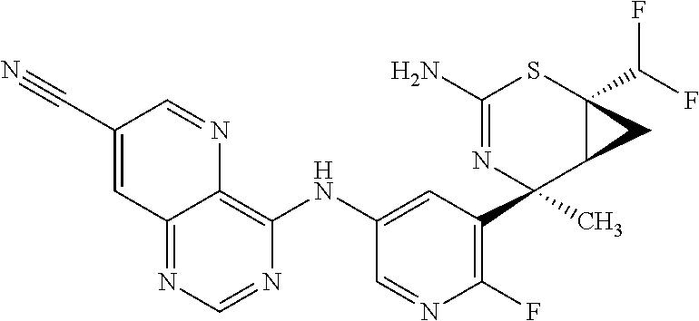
C12=NC=NC(NC3=CC(C4(C)C5C(C(F)F)(SC(N)=N4)C5)=C(F)N=C3)=C1N=CC(C#N)=C2
